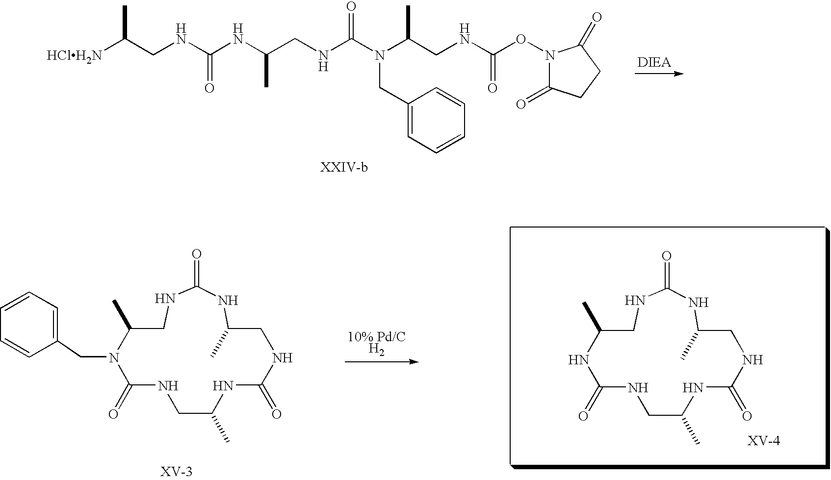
C(CNC(N(C(CNC(ON1C(=O)CCC1=O)=O)C)CC1=CC=CC=C1)=O)(NC(NCC(C)[HClH2N])=O)C.C1NC(=O)NC(C)CNC(=O)NC(C)CNC(=O)N(CC2=CC=CC=C2)C1C.C1NC(=O)NC(C)CNC(=O)NC(C)CNC(=O)NC1C
